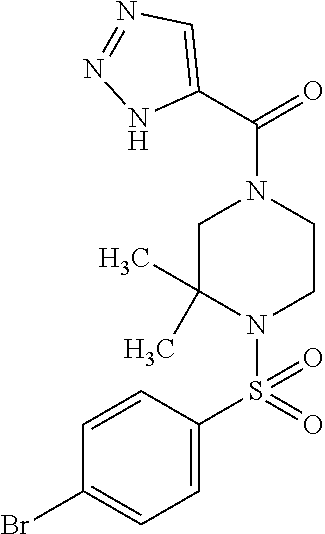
C1=C(S(N2CCN(C(=O)C3=CN=NN3)CC2(C)C)(=O)=O)C=CC(Br)=C1
